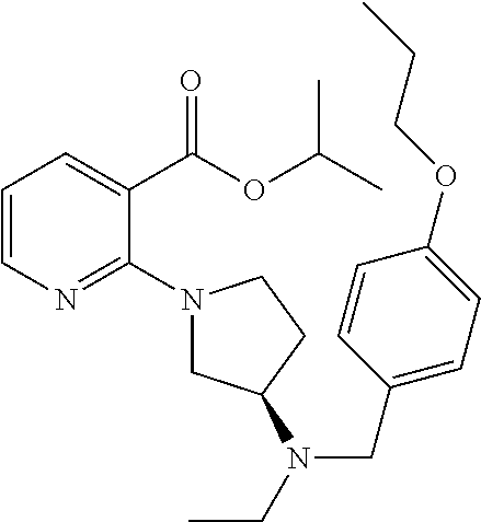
C1=CN=C(N2CC(N(CC)CC3=CC=C(OCCC)C=C3)CC2)C(C(OC(C)C)=O)=C1
